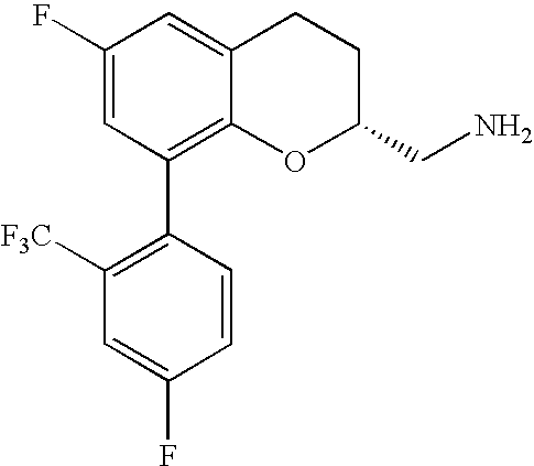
C1(F)=CC(C2=C([F3C])C=C(F)C=C2)=C2C(=C1)CCC(CN)O2
